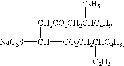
[CH2CO2CH2CHC4H9](C([NaO3S])[CO2CH2CHC4H9][C2H5])[C2H5]
